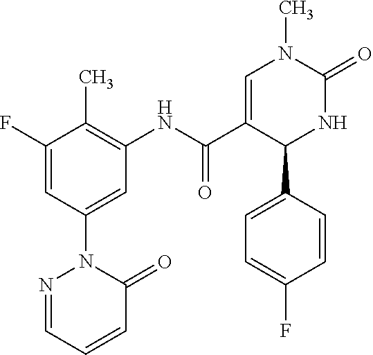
C1=C(F)C(C)=C(NC(C2=CN(C)C(=O)NC2C2=CC=C(F)C=C2)=O)C=C1N1N=CC=CC1=O
